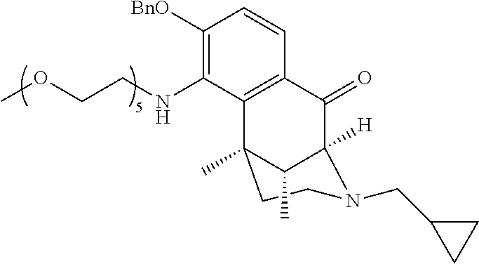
C1([BnO])=C(NCCOC)C2=C(C=C1)C(=O)C1([H])N(CC3CC3)CCC2(C)C1C
